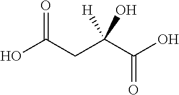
OC(CC(C(=O)O)([H])O)=O
